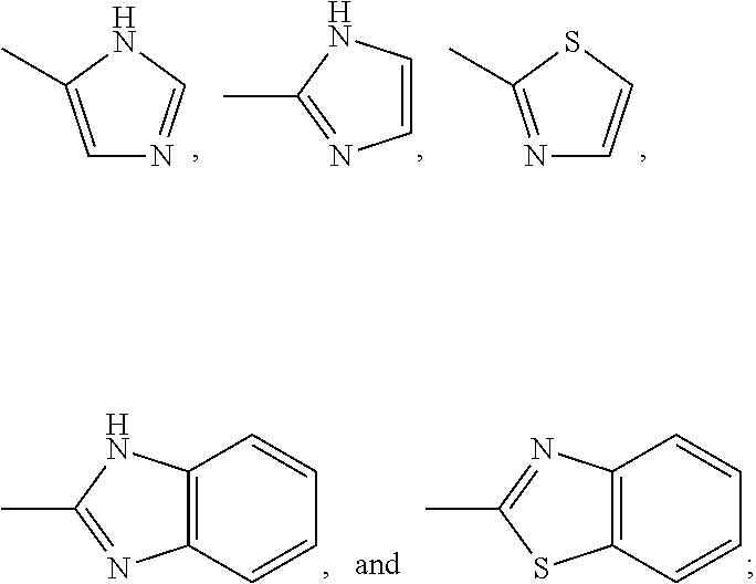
C1=C(C)NC=N1.C1=CNC(C)=N1.N1=C(C)SC=C1.C12=C(C=CC=C1)N=C(C)N2.C12=C(C=CC=C1)SC(C)=N2
